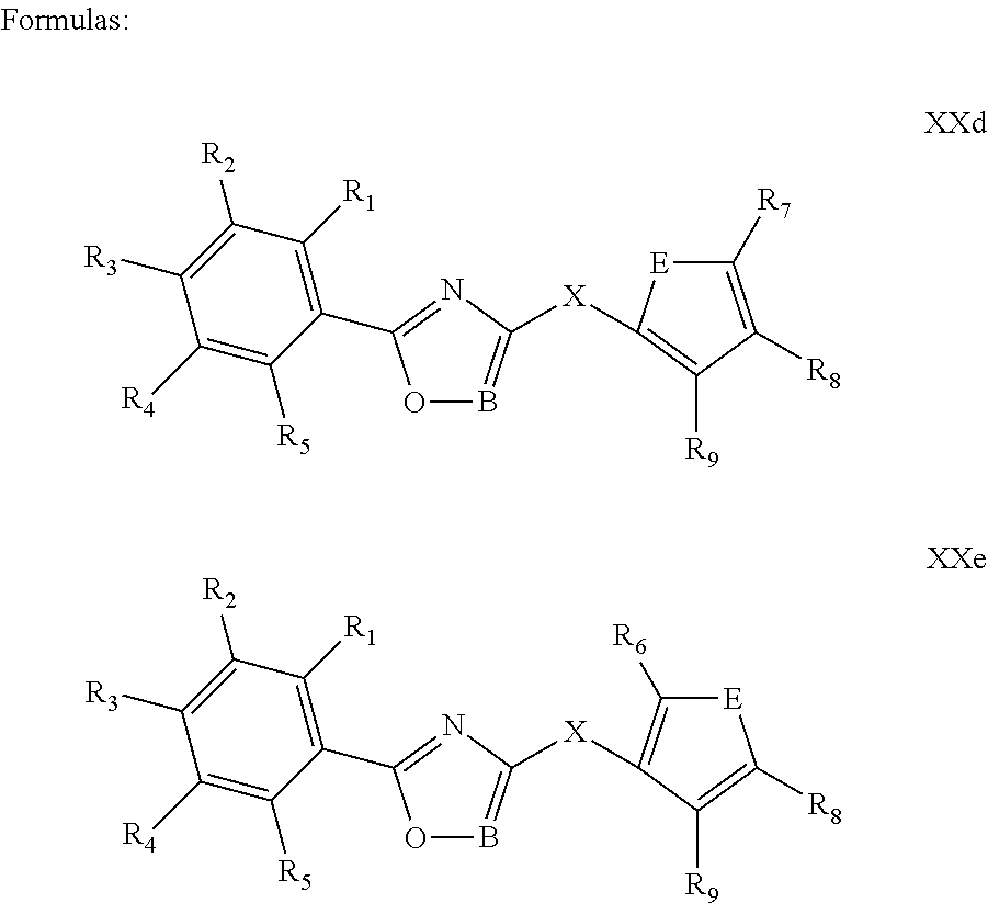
C1([R7])=C([R8])C([R9])=C([X]C2=BOC(C3=C([R1])C([R2])=C([R3])C([R4])=C3[R5])=N2)[E]1.[E]1C([R6])=C([X]C2=BOC(C3=C([R1])C([R2])=C([R3])C([R4])=C3[R5])=N2)C([R9])=C1[R8]
